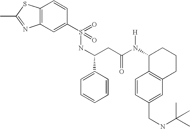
C12=C(C=C(S(NC(CC(N([H])C3C4=C(CCC3)C=C(CNC(C)(C)C)C=C4)=O)C3=CC=CC=C3)(=O)=O)C=C1)N=C(C)S2
